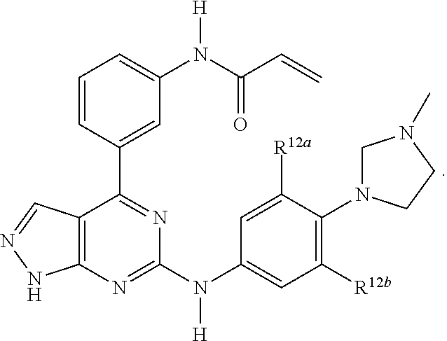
C1=C(N([H])C2=NC3=C(C(C4=CC(N(C(=O)C=C)[H])=CC=C4)=N2)C=NN3)C=C([R12a])C(N2CN(C)CC2)=C1[R12b]
